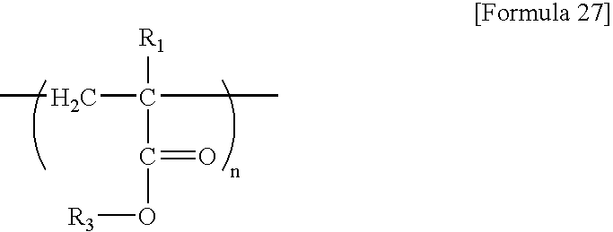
CCC([R1])(C)C(=O)O[R3]
